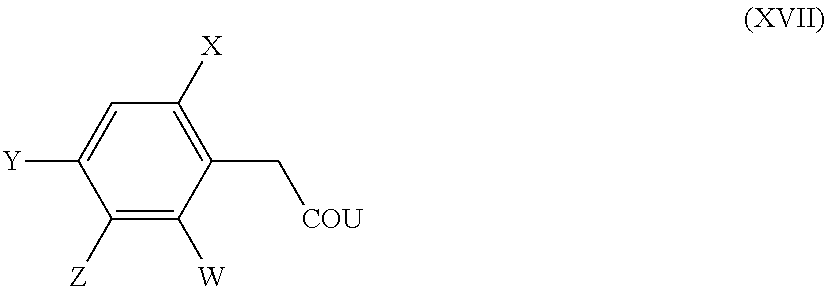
[X]C1=C(C[COU])C([W])=C([Z])C([Y])=C1
